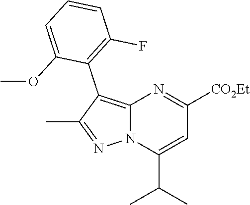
C12=C(C3=C(F)C=CC=C3OC)C(C)=NN1C(C(C)C)=CC([CO2Et])=N2
